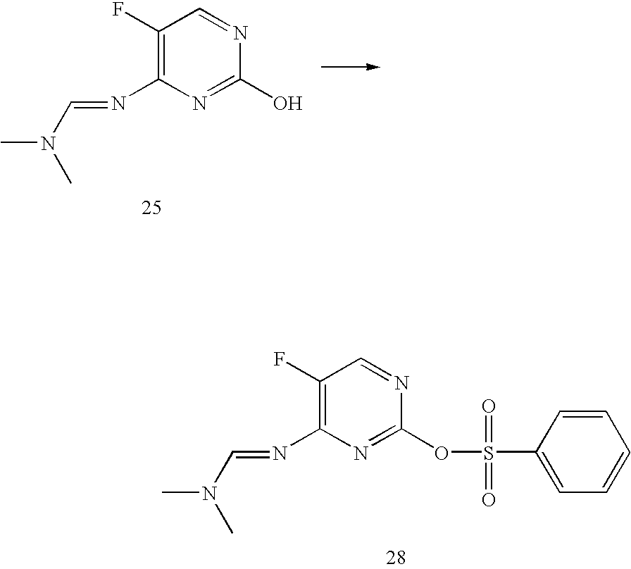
C1(F)=C(N=CN(C)C)N=C(O)N=C1.C1(F)=C(N=CN(C)C)N=C(OS(C2=CC=CC=C2)(=O)=O)N=C1
